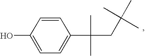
OC1=CC=C(C(CC(C)(C)C)(C)C)C=C1
